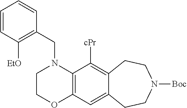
C1COC2=C(N1CC1=C([EtO])C=CC=C1)C([cPr])=C1C(=C2)CCN([Boc])CC1
